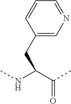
C(C(NC)C(C)=O)C1=CN=CC=C1
